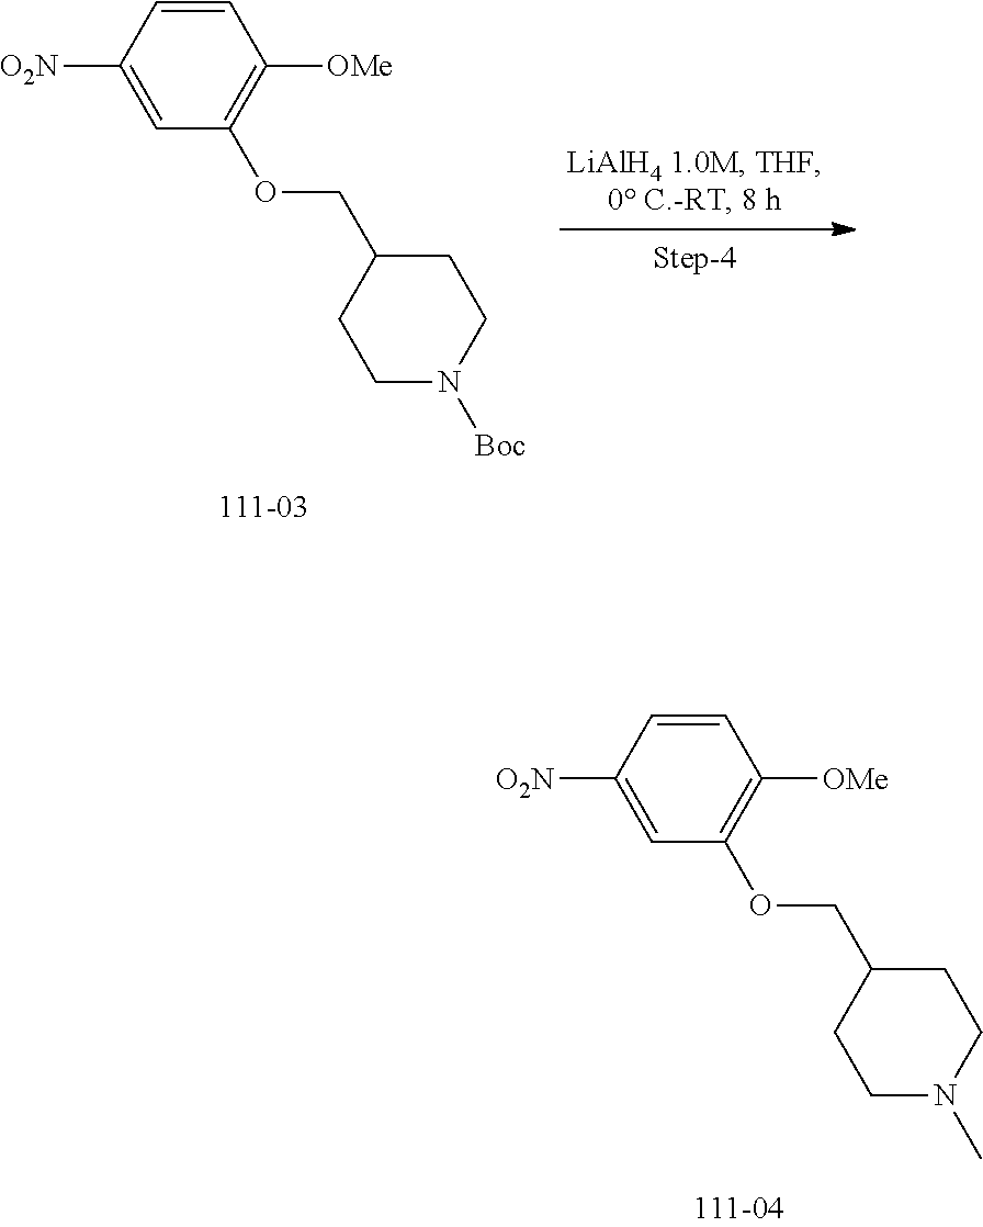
C1=CC([O2N])=CC(OCC2CCN([Boc])CC2)=C1[OMe].C1=CC([O2N])=CC(OCC2CCN(C)CC2)=C1[OMe]
